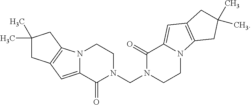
N12C(=CC3=C1CC(C)(C)C3)C(=O)N(CN1CCN3C(=CC4=C3CC(C)(C)C4)C1=O)CC2
